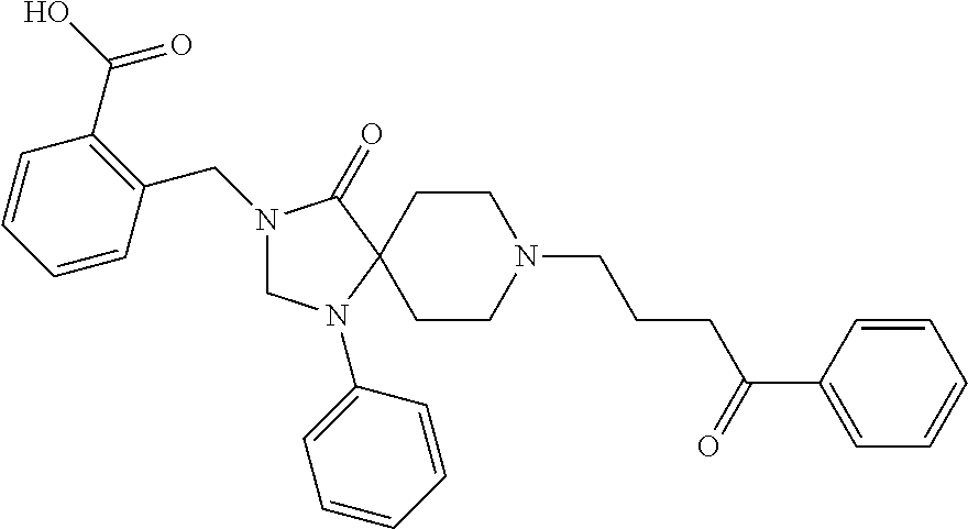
N1(CC2=C(C(=O)O)C=CC=C2)CN(C2=CC=CC=C2)C2(C1=O)CCN(CCCC(C1=CC=CC=C1)=O)CC2
